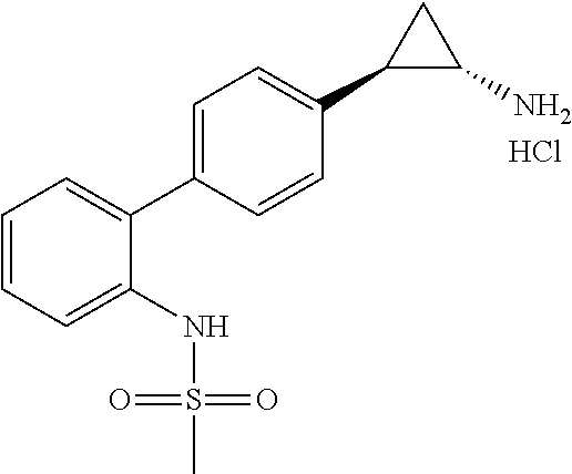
Cl.C1(NS(C)(=O)=O)=CC=CC=C1C1=CC=C(C2C(N)C2)C=C1
